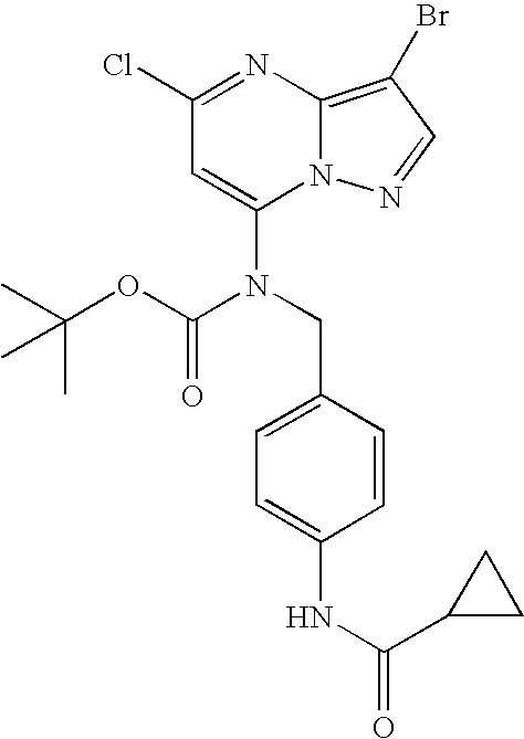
C1(Cl)=NC2=C(Br)C=NN2C(N(CC2=CC=C(NC(C3CC3)=O)C=C2)C(=O)OC(C)(C)C)=C1
